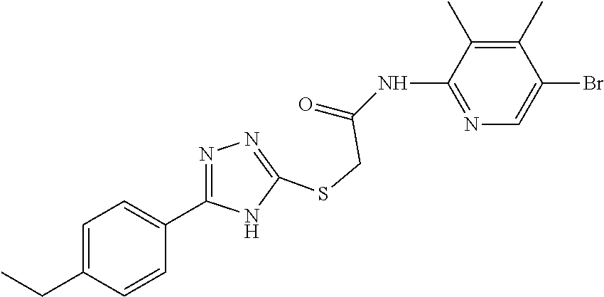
N1=C(NC(=O)CSC2=NN=C(C3=CC=C(CC)C=C3)N2)C(C)=C(C)C(Br)=C1
